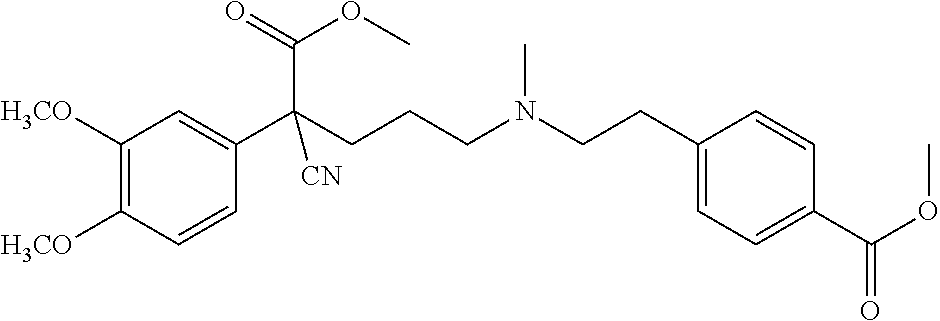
C1([H3CO])=C([H3CO])C=CC(C(CCCN(CCC2=CC=C(C(OC)=O)C=C2)C)(C(=O)OC)[CN])=C1
